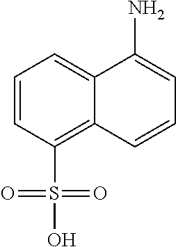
C12=CC=CC(S(O)(=O)=O)=C1C=CC=C2N
